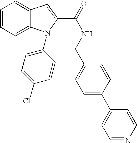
C1=CC=C2C(=C1)C=C(C(NCC1=CC=C(C3=CC=NC=C3)C=C1)=O)N2C1=CC=C(Cl)C=C1
